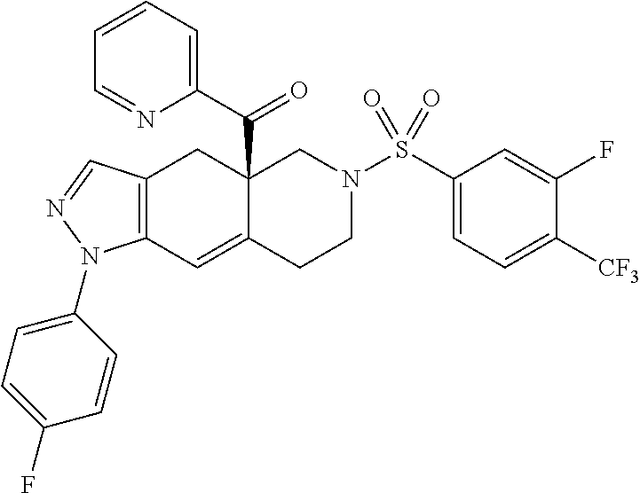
C12(C(C3=CC=CC=N3)=O)C(=CC3=C(C1)C=NN3C1=CC=C(F)C=C1)CCN(S(=O)(=O)C1=CC=C([CF3])C(F)=C1)C2
